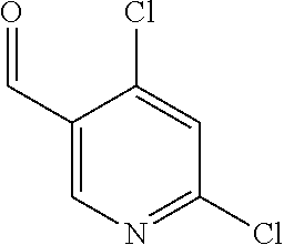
ClC1=NC=C(C=O)C(Cl)=C1
